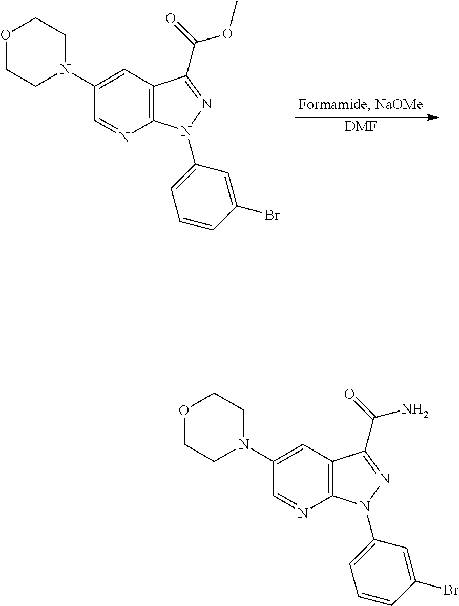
[DMF].C12=C(C=C(N3CCOCC3)C=N1)C(C(=O)OC)=NN2C1=CC=CC(Br)=C1.C12=C(C=C(N3CCOCC3)C=N1)C(C(=O)N)=NN2C1=CC=CC(Br)=C1
